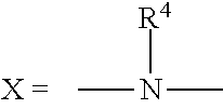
CN(C)[R4]
